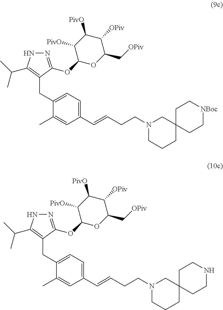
N1=C(OC2OC(C[OPiv])C([OPiv])C([PivO])C2[PivO])C(CC2=CC=C(C=CCCN3CCCC4(C3)CC[NBoc]CC4)C=C2C)=C(C(C)C)N1.N1=C(OC2OC(C[OPiv])C([OPiv])C([PivO])C2[PivO])C(CC2=CC=C(C=CCCN3CCCC4(C3)CCNCC4)C=C2C)=C(C(C)C)N1
